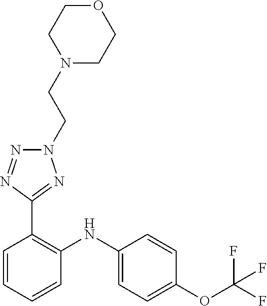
C1=CC(OC(F)(F)F)=CC=C1NC1=C(C2=NN(CCN3CCOCC3)N=N2)C=CC=C1
